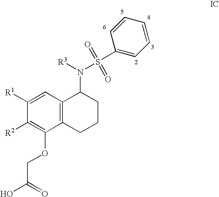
C1=C([R1])C([R2])=C(OCC(O)=O)C2=C1C(N([R3])S(C1=CC=CC=C1)(=O)=O)CCC2
